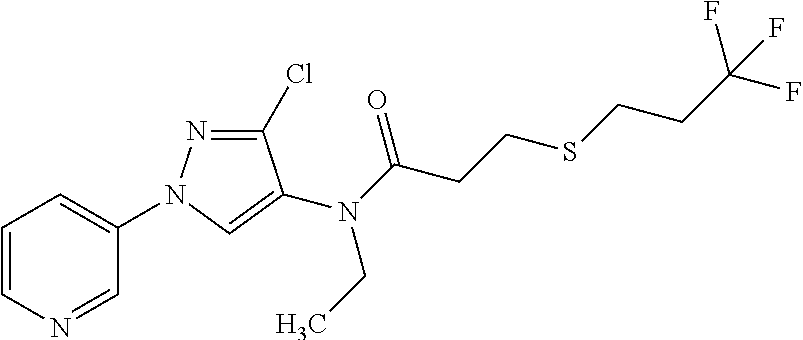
C1(Cl)=NN(C2=CC=CN=C2)C=C1N(C(CCSCCC(F)(F)F)=O)CC
